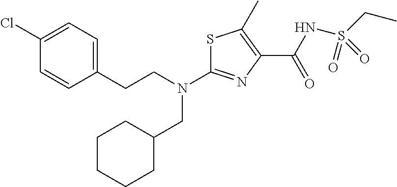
S1C(N(CCC2=CC=C(Cl)C=C2)CC2CCCCC2)=NC(C(NS(CC)(=O)=O)=O)=C1C
